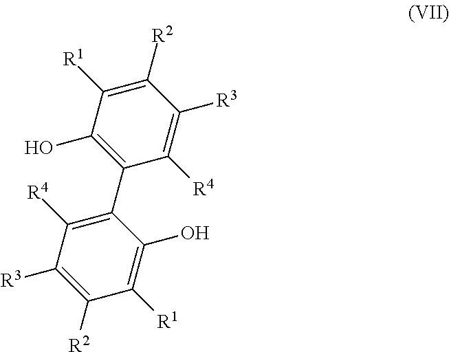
C1([R2])=C([R1])C(O)=C(C2=C([R4])C([R3])=C([R2])C([R1])=C2O)C([R4])=C1[R3]
